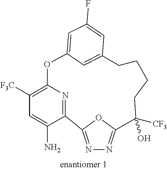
C12=NN=C(O1)C([CF3])(O)CCCCC1=CC(=CC(F)=C1)OC1=C([F3C])C=C(N)C2=N1
